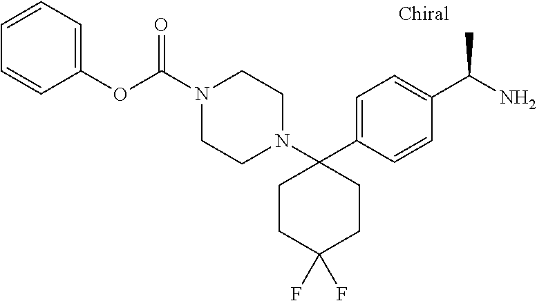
C1=C(C2(N3CCN(C(=O)OC4=CC=CC=C4)CC3)CCC(F)(F)CC2)C=CC(C(N)C)=C1
